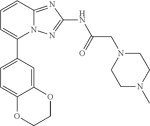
N12C(=NC(NC(CN3CCN(C)CC3)=O)=N1)C=CC=C2C1=CC=C2C(=C1)OCCO2
